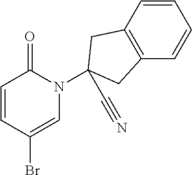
C1=CC(Br)=CN(C2(C#N)CC3=C(C2)C=CC=C3)C1=O
